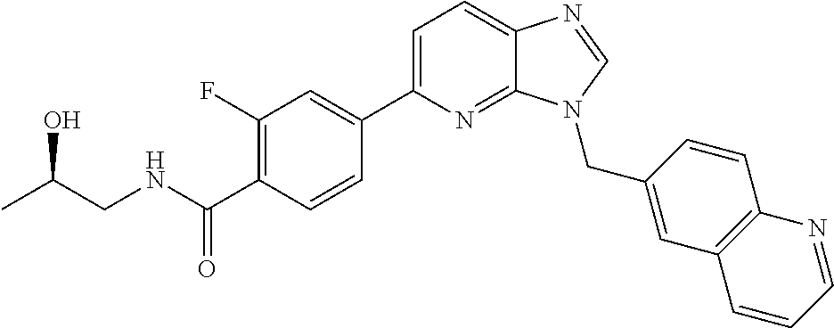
C1=C(C2=CC(F)=C(C(NCC(C)O)=O)C=C2)N=C2C(=C1)N=CN2CC1=CC2=C(C=C1)N=CC=C2
